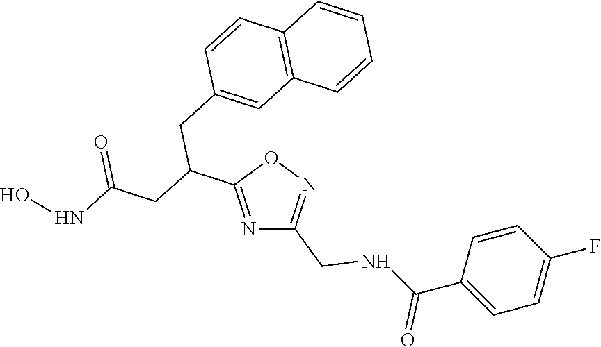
N1=C(C(CC(NO)=O)CC2=CC3=C(C=C2)C=CC=C3)ON=C1CNC(C1=CC=C(F)C=C1)=O
